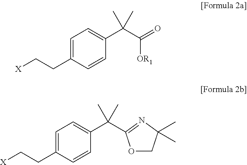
C1=C(CC[X])C=CC(C(C(=O)[OR1])(C)C)=C1.C1=C(CC[X])C=CC(C(C)(C)C2=NC(C)(C)CO2)=C1
